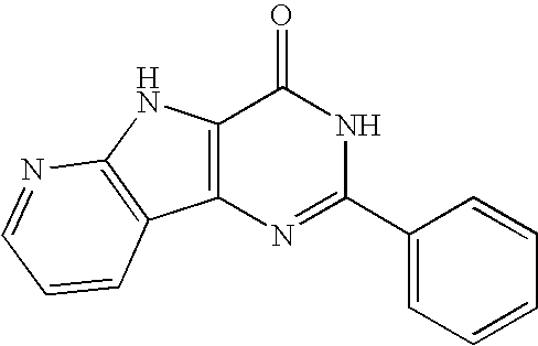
N1=C(C2=CC=CC=C2)NC(=O)C2=C1C1=C(N2)N=CC=C1
